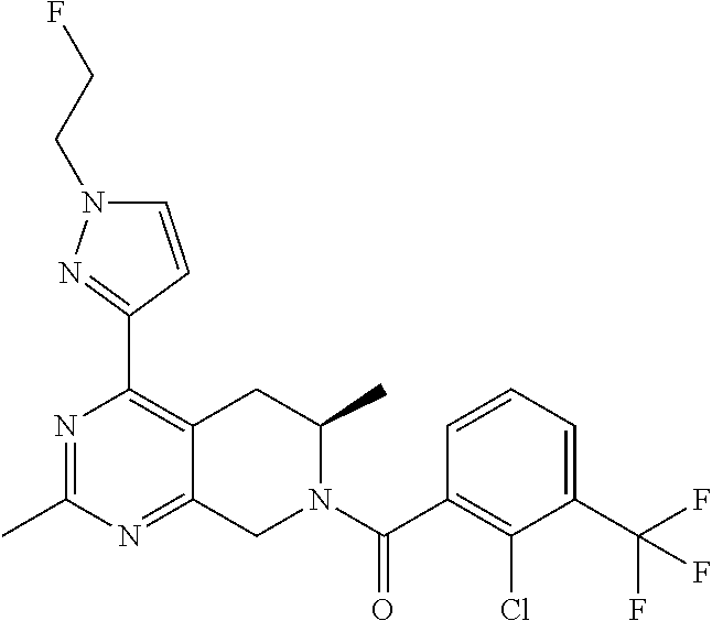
C1(C2=C3C(=NC(C)=N2)CN(C(C2=C(Cl)C(C(F)(F)F)=CC=C2)=O)C(C)C3)=NN(CCF)C=C1
